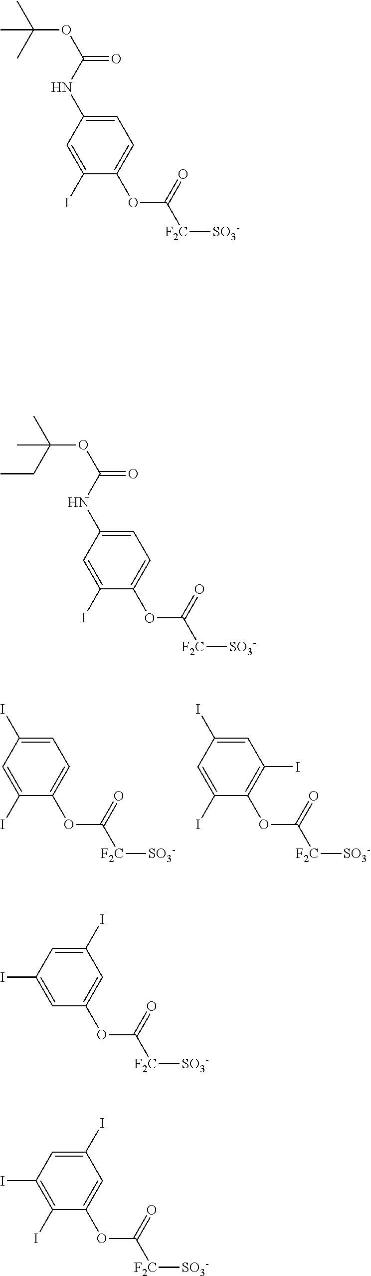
C1=C(I)C=C(I)C(OC([F2C][SO3-])=O)=C1.C1=C(I)C=C(I)C(OC([F2C][SO3-])=O)=C1I.C1=C(NC(OC(C)(C)C)=O)C=C(I)C(OC([F2C][SO3-])=O)=C1.C1=C(NC(OC(C)(CC)C)=O)C=C(I)C(OC([F2C][SO3-])=O)=C1.C1(I)=CC(I)=CC(OC([F2C][SO3-])=O)=C1.C1(I)=CC(I)=C(I)C(OC([F2C][SO3-])=O)=C1
